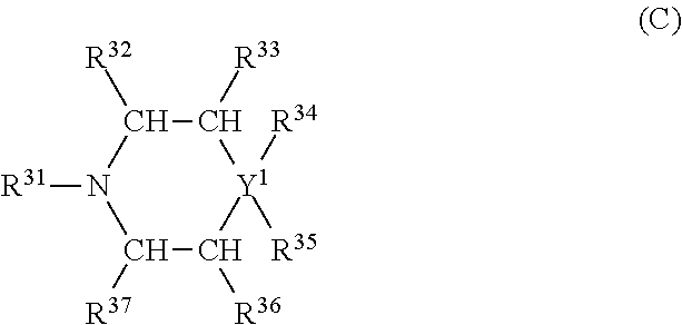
C1([R32])N([R31])C([R37])C([R36])[Y1]([R34])([R35])C1[R33]
